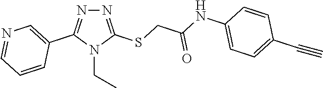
N1=C(SCC(NC2=CC=C(C#C)C=C2)=O)N(CC)C(C2=CN=CC=C2)=N1
